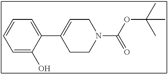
C1=C(O)C(C2=CCN(C(OC(C)(C)C)=O)CC2)=CC=C1
